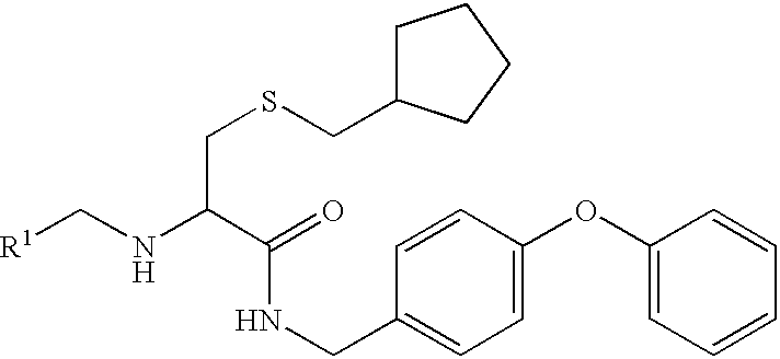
C(NC(C(=O)NCC1=CC=C(OC2=CC=CC=C2)C=C1)CSCC1CCCC1)[R1]
